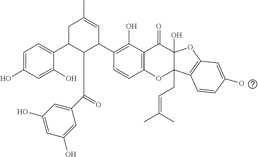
C1=C(O)C=C(O)C(C2C(C(=O)C3=CC(O)=CC(O)=C3)C(C3=C(O)C4=C(C=C3)OC3(CC=C(C)C)C(O)(C4=O)OC4=C3C=CC(O)=C4)C=C(C)C2)=C1
